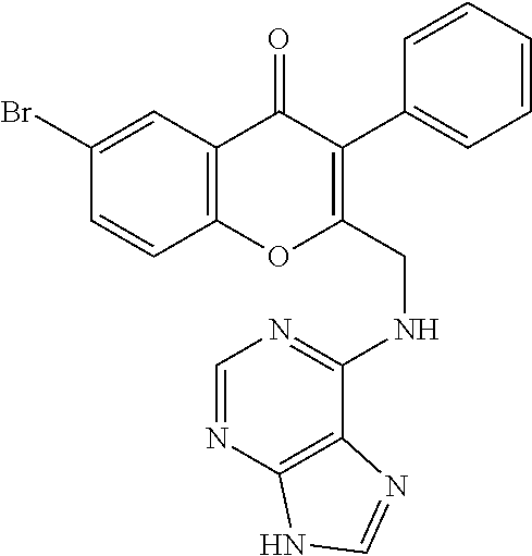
C1=CC2=C(C=C1Br)C(=O)C(C1=CC=CC=C1)=C(CNC1=NC=NC3=C1N=CN3)O2
